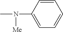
C1=CC(N([Me])C)=CC=C1
